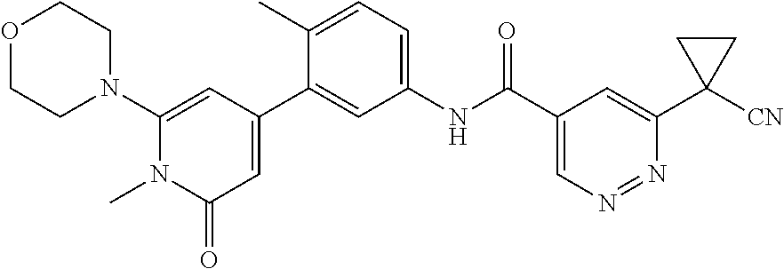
O1CCN(C2=CC(C3=CC(NC(C4=CN=NC(C5([CN])CC5)=C4)=O)=CC=C3C)=CC(=O)N2C)CC1
